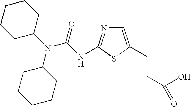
C1C(N(C(NC2=NC=C(CCC(O)=O)S2)=O)C2CCCCC2)CCCC1
